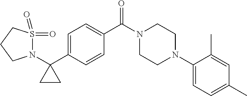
C1(N2CCN(C(C3=CC=C(C4(N5S(=O)(=O)CCC5)CC4)C=C3)=O)CC2)=CC=C(C)C=C1C
